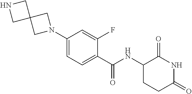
C1(N2CC3(C2)CNC3)=CC=C(C(NC2CCC(=O)NC2=O)=O)C(F)=C1
